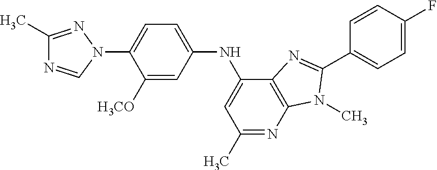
C1(C)=NN(C2=CC=C(NC3=CC(C)=NC4=C3N=C(C3=CC=C(F)C=C3)N4C)C=C2[H3CO])C=N1
